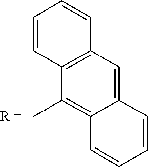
C12=C(C=C3C(=C1C)C=CC=C3)C=CC=C2
